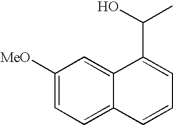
C1([MeO])=CC=C2C(=C1)C(C(C)O)=CC=C2
